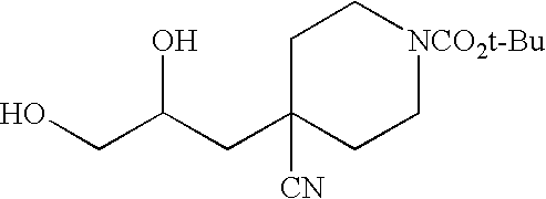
C1C(CC(CO)O)([CN])CC[NCO2t-Bu]C1
